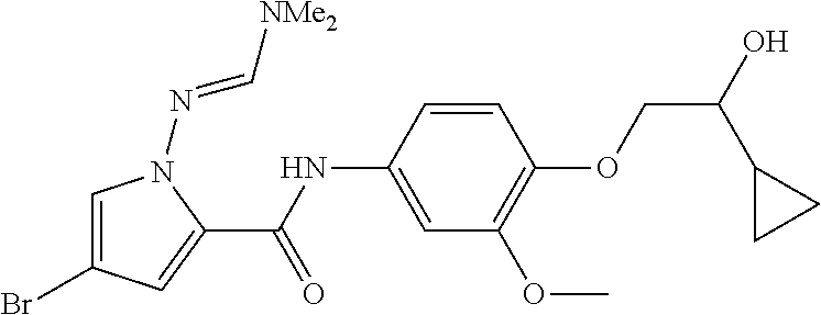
C1=C(Br)C=C(C(NC2=CC(OC)=C(OCC(O)C3CC3)C=C2)=O)N1N=C[NMe2]
